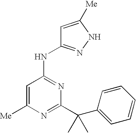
[Me]C1=CC(NC2=NNC([Me])=C2)=NC(C(C2=CC=CC=C2)(C)C)=N1
